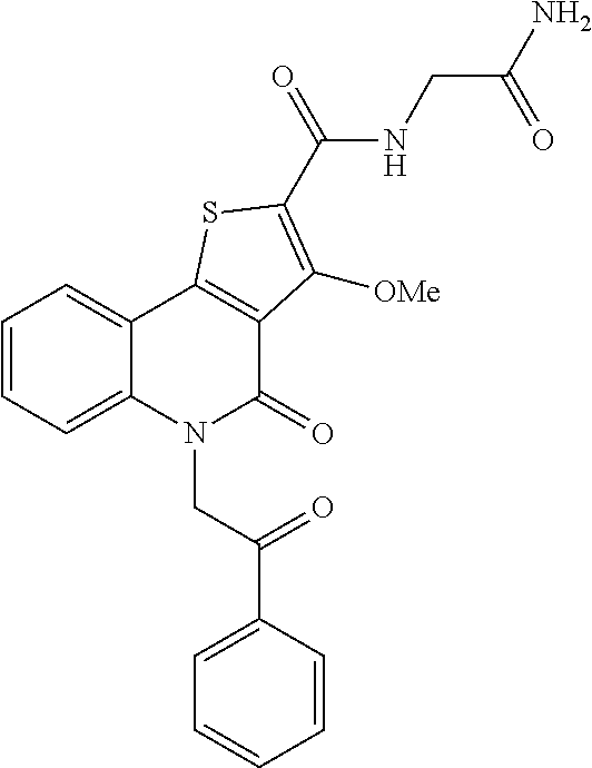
C1=CC(C(CN2C(=O)C3=C(C4=CC=CC=C24)SC(C(=O)NCC(N)=O)=C3[OMe])=O)=CC=C1
